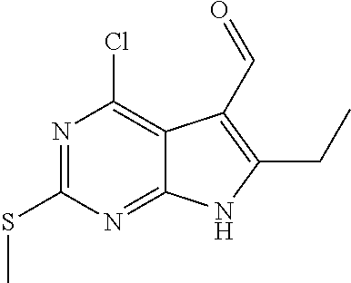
N1=C(SC)N=C2C(=C1Cl)C(C=O)=C(CC)N2
